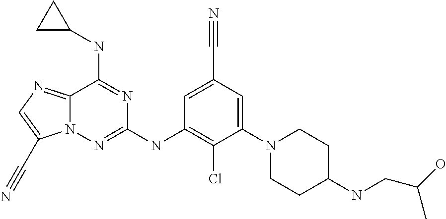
C1=C(C#N)C=C(N2CCC(NCC(O)C)CC2)C(Cl)=C1NC1=NN2C(=NC=C2C#N)C(NC2CC2)=N1
